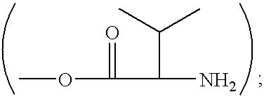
COC(=O)C(N)C(C)C
